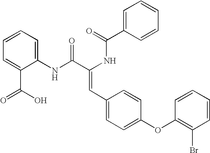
C1=C(C(=O)NC(C(NC2=CC=CC=C2C(O)=O)=O)=CC2=CC=C(OC3=C(Br)C=CC=C3)C=C2)C=CC=C1
